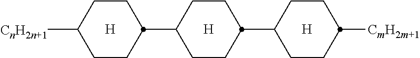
C1(C2CCC([CnH2n+1])CC2)CCC(C2CCC([CmH2m+1])CC2)CC1.[H].[H].[H]
